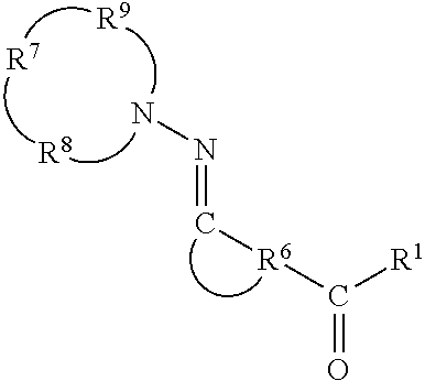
[R1]C(=O)[R6]C=NN.[R7].[R9].[R8]
